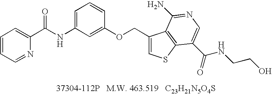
N(C1=CC=CC(OCC2=CSC3=C2C(N)=NC=C3C(=O)NCCO)=C1)C(C1=CC=CC=N1)=O
